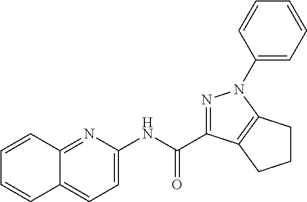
C1(NC(=O)C2=NN(C3=CC=CC=C3)C3=C2CCC3)=CC=C2C(=N1)C=CC=C2
